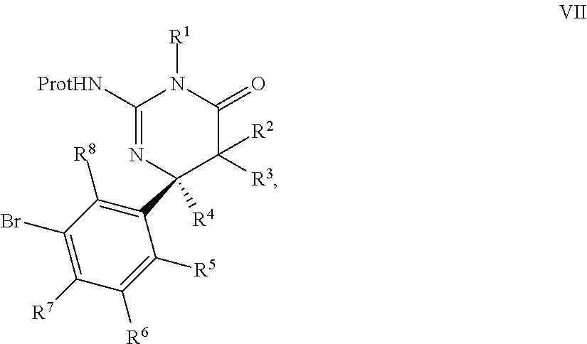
C1([ProtHN])=NC(C2=C([R8])C(Br)=C([R7])C([R6])=C2[R5])([R4])C([R3])([R2])C(=O)N1[R1]
